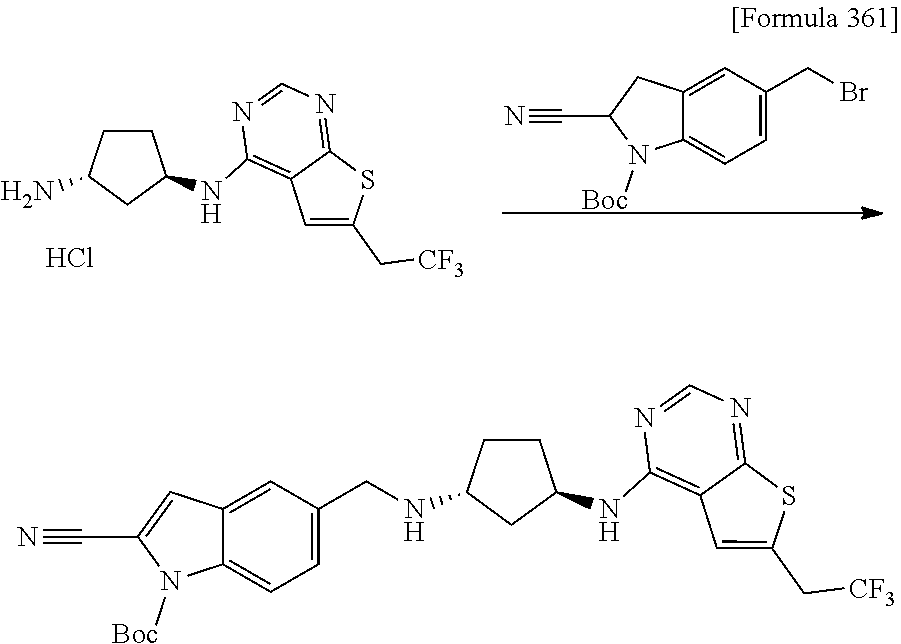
C12=CC(CNC3CCC(NC4=C5C(=NC=N4)SC(C[CF3])=C5)C3)=CC=C1N([Boc])C(C#N)=C2.C1C(N)CC(NC2=C3C(=NC=N2)SC(C[CF3])=C3)C1.Cl.C12=CC(CBr)=CC=C1N([Boc])C(C#N)C2
